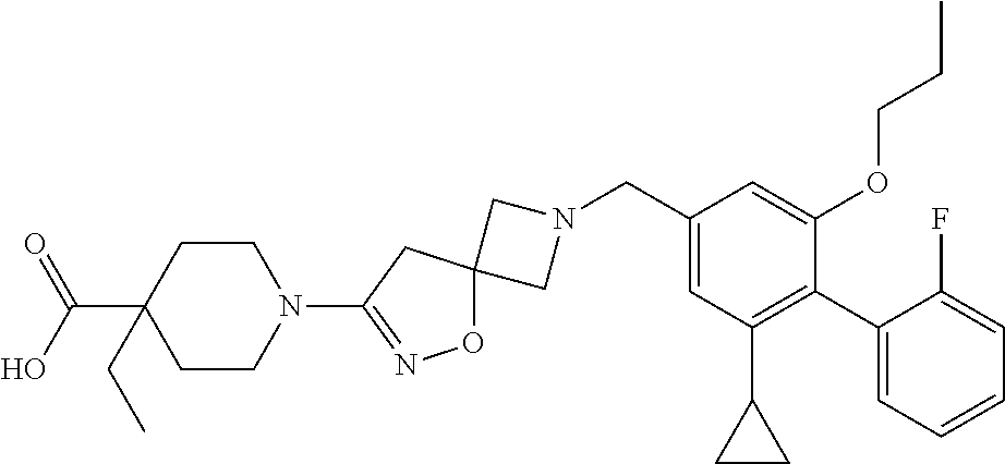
C1N(CC2=CC(C3CC3)=C(C3=CC=CC=C3F)C(OCCC)=C2)CC12ON=C(N1CCC(C(=O)O)(CC)CC1)C2
